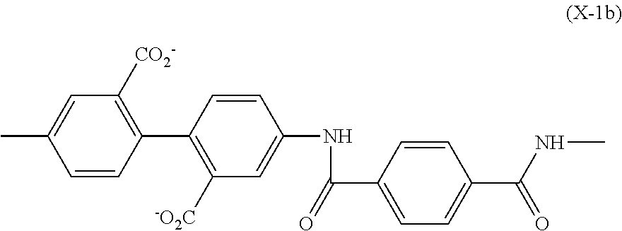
C1=CC(C2=C([-O2C])C=C(NC(=O)C3=CC=C(C(NC)=O)C=C3)C=C2)=C([CO2-])C=C1C
